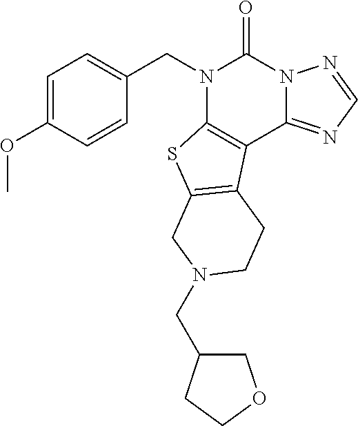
C1=C(OC)C=CC(CN2C3=C(C4=NC=NN4C2=O)C2=C(S3)CN(CC3COCC3)CC2)=C1
